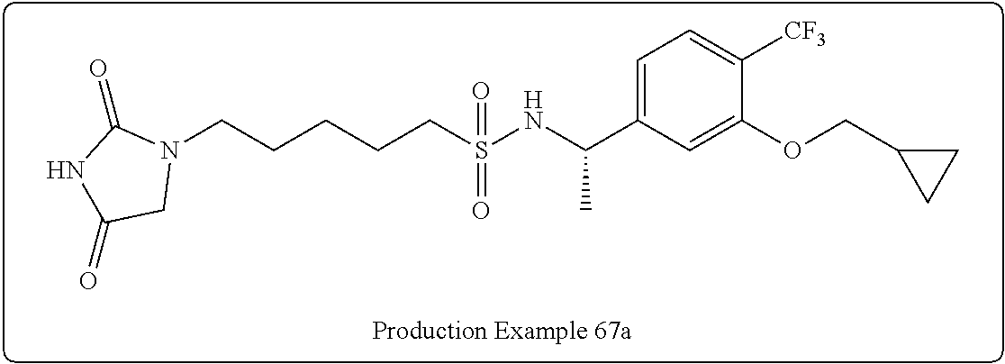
N1(CCCCCS(NC(C2=CC=C([CF3])C(OCC3CC3)=C2)C)(=O)=O)C(=O)NC(=O)C1
